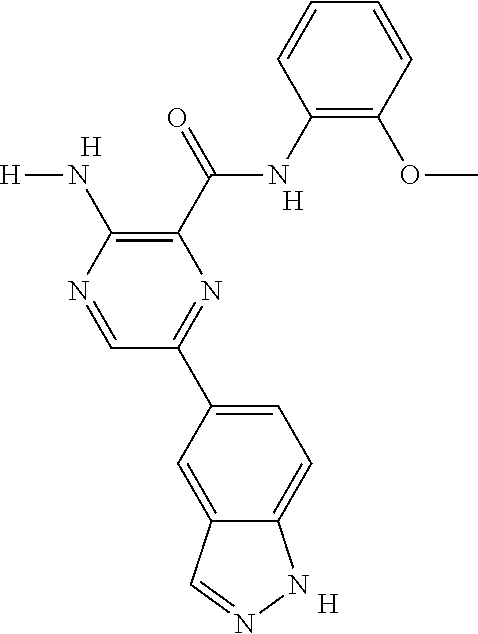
C1=C(C2=NC(C(=O)NC3=C(OC)C=CC=C3)=C(N[H])N=C2)C=C2C(=C1)NN=C2.[H].[H].[H]
